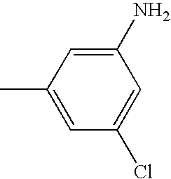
C1=C(C)C=C(N)C=C1Cl
